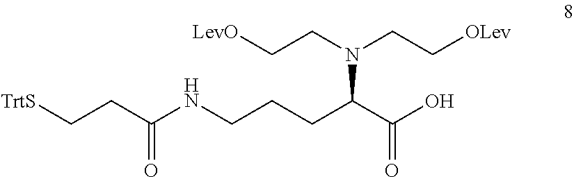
[TrtS]CCC(NCCCC(C(O)=O)N(CC[OLev])CC[LevO])=O
